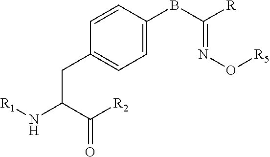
C1=CC(BC([R])=NO[R5])=CC=C1CC(N[R1])C([R2])=O
